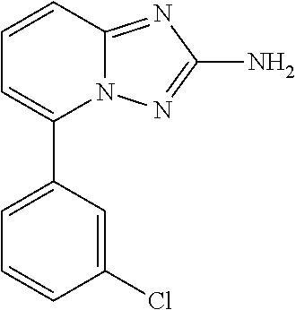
C1=CC2=NC(N)=NN2C(C2=CC=CC(Cl)=C2)=C1
